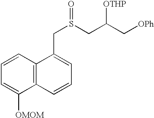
C12=C(C=CC=C1[OMOM])C(CS(CC(C[OPh])[OTHP])=O)=CC=C2
